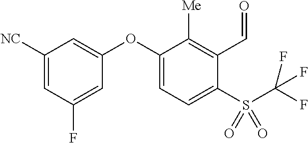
C1([NC])=CC(F)=CC(OC2=CC=C(S(C(F)(F)F)(=O)=O)C(C=O)=C2[Me])=C1
